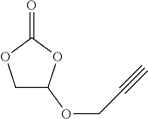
C1C(OCC#C)OC(=O)O1
